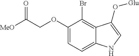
O(C1=CC=C2C(=C1Br)C(O[Glu])=CN2)CC([MeO])=O
